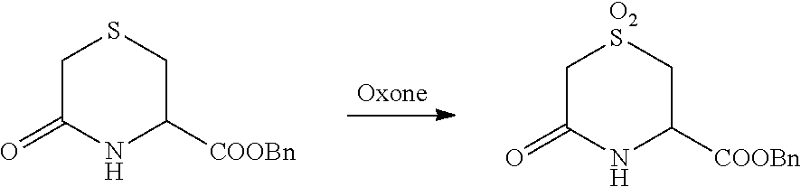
C1C(=O)NC([COOBn])CS1.C1C(=O)NC([COOBn])C[O2S]1
